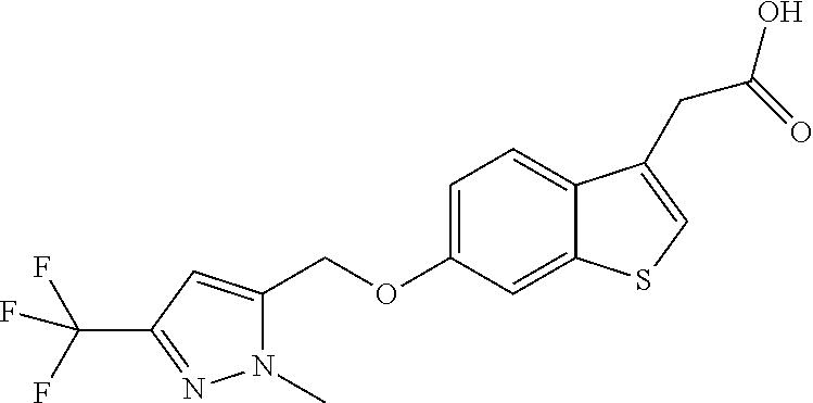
C12=CC(OCC3=CC(C(F)(F)F)=NN3C)=CC=C1C(CC(O)=O)=CS2
